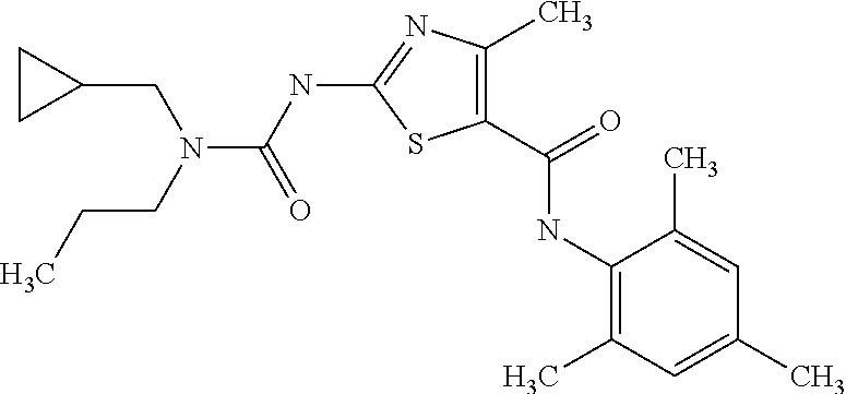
C1(C(=O)NC2=C(C)C=C(C)C=C2C)=C(C)N=C(NC(N(CC2CC2)CCC)=O)S1
